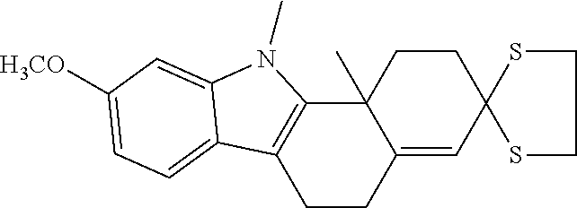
C1CC2=CC3(CCC2(C)C2=C1C1=CC=C([H3CO])C=C1N2C)SCCS3
